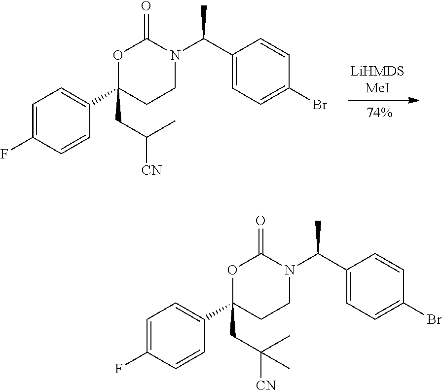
C1=C(F)C=CC(C2(CC([CN])C)CCN(C(C3=CC=C(Br)C=C3)C)C(=O)O2)=C1.C1=C(F)C=CC(C2(CC([CN])(C)C)CCN(C(C3=CC=C(Br)C=C3)C)C(=O)O2)=C1
